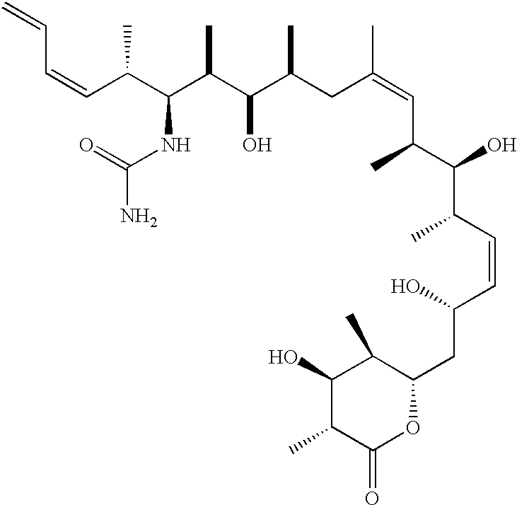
C(C(C(C(C(C(CC(=CC(C)C(O)C(C)C=CC(O)CC1C(C)C(O)C(C)C(=O)O1)C)C)O)C)NC(=O)N)C)=CC=C
